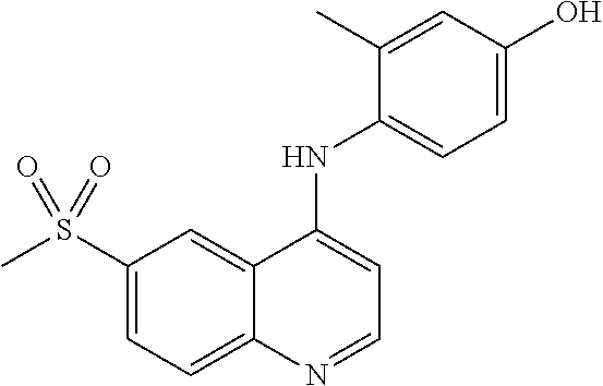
C1(S(C)(=O)=O)=CC=C2C(=C1)C(NC1=CC=C(O)C=C1C)=CC=N2
